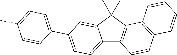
C12=CC=C(C3=CC=C(C)C=C3)C=C1C(C)(C)C1=C2C=CC2=C1C=CC=C2
